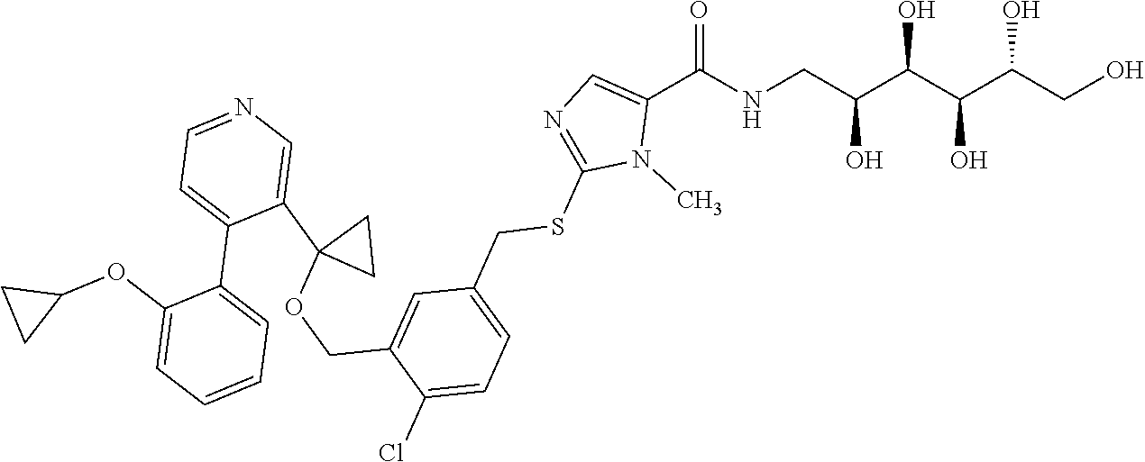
OCC(C(C(C(CNC(C1=CN=C(SCC2=CC=C(Cl)C(COC3(C4=CN=CC=C4C4=CC=CC=C4OC4CC4)CC3)=C2)N1C)=O)O)O)O)O
